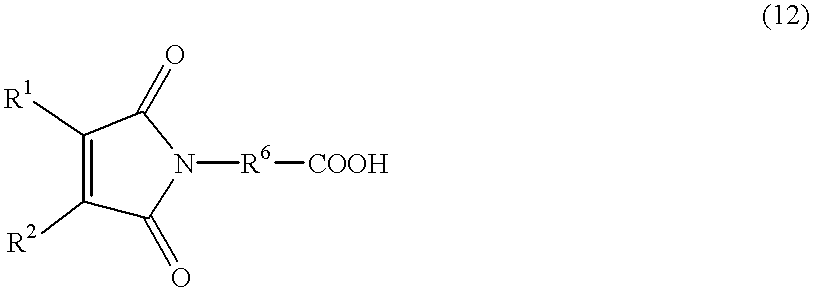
C1([R2])=C([R1])C(=O)N([R6][COOH])C1=O
